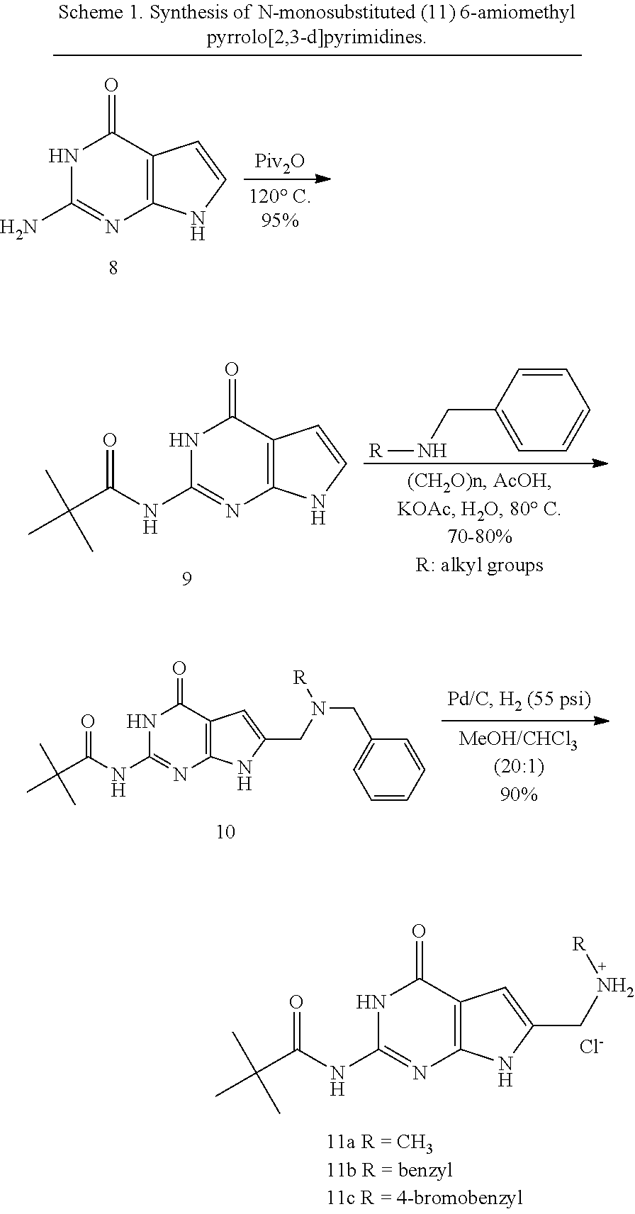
N1C(NC(=O)C(C)(C)C)=NC2=C(C1=O)C=C(CN[R])N2.[Cl-].N1C(NC(=O)C(C)(C)C)=NC2=C(C1=O)C=CN2.C1=CC(CN[R])=CC=C1.N1C(NC(=O)C(C)(C)C)=NC2=C(C1=O)C=C(CN(CC1=CC=CC=C1)[R])N2.N1C(N)=NC2=C(C1=O)C=CN2.[Piv2O]
